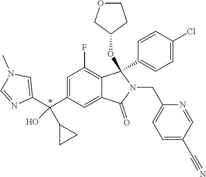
C1=C(C(C2=CN(C)C=N2)(O)C2CC2)C=C2C(=C1F)C(C1=CC=C(Cl)C=C1)(OC1CCOC1)N(CC1=CC=C(C#N)C=N1)C2=O
